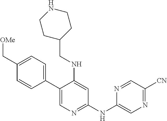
C1(C2=CC=C(C[OMe])C=C2)=CN=C(NC2=CN=C([CN])C=N2)C=C1NCC1CCNCC1
